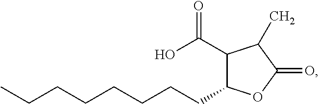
C1(C(O)=O)C(CCCCCCCC)OC(=O)C1C
